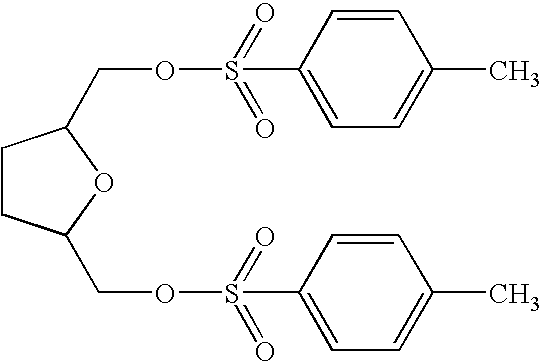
C1CC(COS(=O)(=O)C2=CC=C(C)C=C2)OC1COS(=O)(=O)C1=CC=C(C)C=C1
